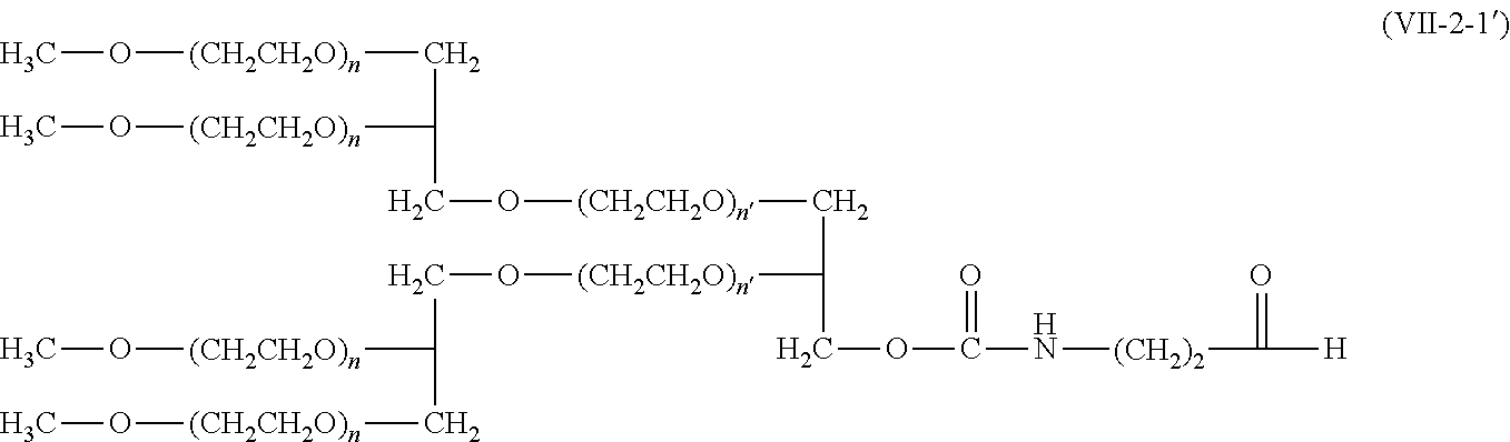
CO[(CH2CH2O)n]CC([(CH2CH2O)n]OC)CO[(CH2CH2O)n]CC([(CH2CH2O)n]OCC(C[(CH2CH2O)n]OC)[(CH2CH2O)n]OC)COC(N[(CH2)2]C(=O)[H])=O
